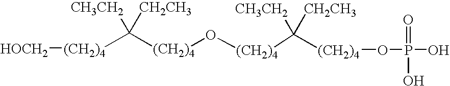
[(CH2)4](C([(CH2)4]O[(CH2)4]C([(CH2)4]OP(O)(=O)O)([CH3CH2])[CH2CH3])([CH3CH2])[CH2CH3])[HOCH2]
